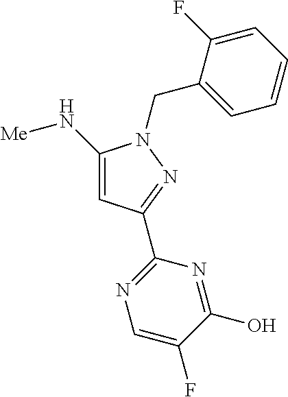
C1(N[Me])=CC(C2=NC=C(F)C(O)=N2)=NN1CC1=CC=CC=C1F
